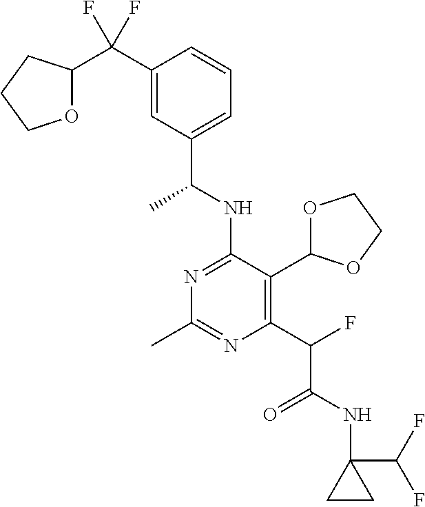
N1=C(NC(C)C2=CC=CC(C(F)(F)C3OCCC3)=C2)C(C2OCCO2)=C(C(C(=O)NC2(C(F)F)CC2)F)N=C1C
